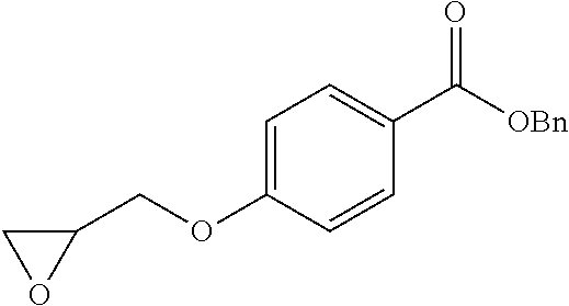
C1(COC2=CC=C(C([OBn])=O)C=C2)CO1
